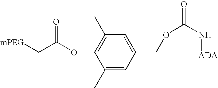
[mPEG]CC(OC1=C(C)C=C(COC(N[ADA])=O)C=C1C)=O
